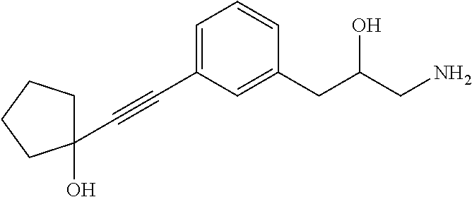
C1=C(C#CC2(O)CCCC2)C=C(CC(CN)O)C=C1
